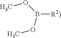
COB([R2)])OC
